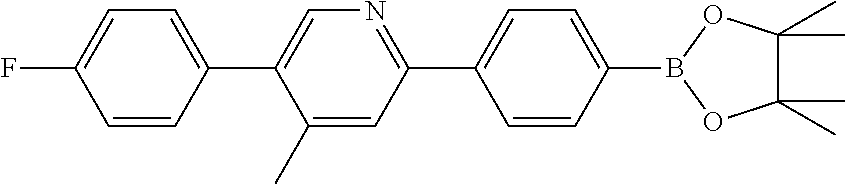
C1(C)=CC(C2=CC=C(B3OC(C)(C)C(C)(C)O3)C=C2)=NC=C1C1=CC=C(F)C=C1
